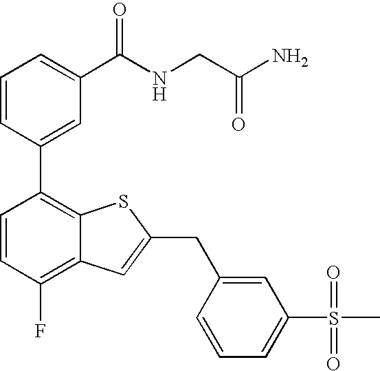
C1=CC(C2=C3C(=C(F)C=C2)C=C(CC2=CC(S(C)(=O)=O)=CC=C2)S3)=CC(C(NCC(N)=O)=O)=C1
